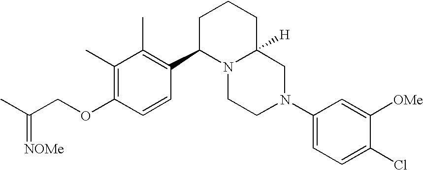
C1(C)=C(OCC(C)=[NOMe])C=CC(C2N3C([H])(CCC2)CN(C2=CC=C(Cl)C([OMe])=C2)CC3)=C1C
